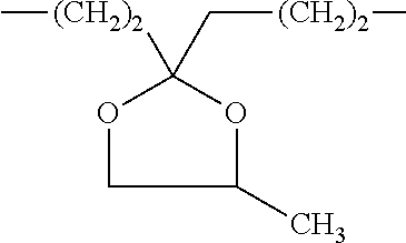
O1CC(C)OC1(C[(CH2)2]C)[(CH2)2]C
